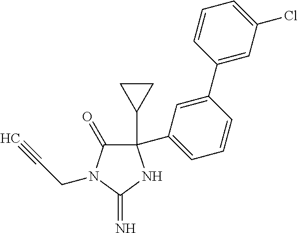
C1(C2CC2)(C2=CC=CC(C3=CC(Cl)=CC=C3)=C2)C(=O)N(CC#C)C(=N)N1
